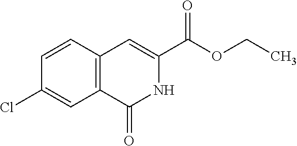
C12=C(C(=O)NC(C(OCC)=O)=C1)C=C(Cl)C=C2
